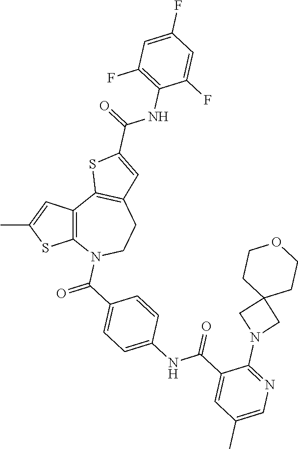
C12=C(C3=C(CCN1C(C1=CC=C(NC(C4=CC(C)=CN=C4N4CC5(C4)CCOCC5)=O)C=C1)=O)C=C(C(=O)NC1=C(F)C=C(F)C=C1F)S3)C=C(C)S2
